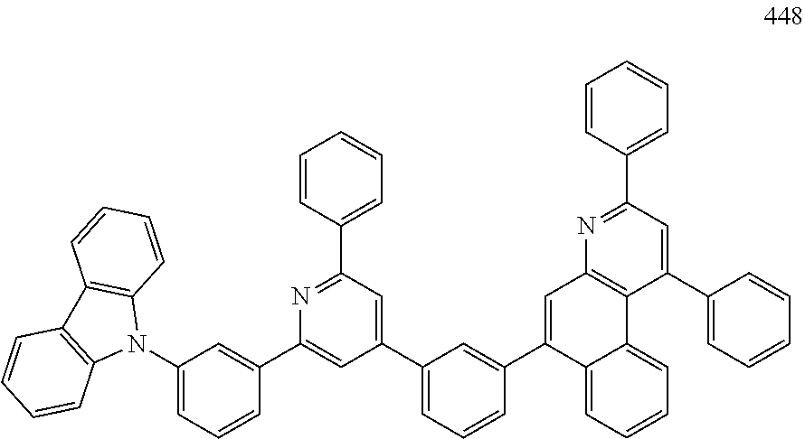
C1=CC(C2=NC(C3=CC(N4C5=C(C6=C4C=CC=C6)C=CC=C5)=CC=C3)=CC(C3=CC=CC(C4=CC5=C(C6=CC=CC=C46)C(C4=CC=CC=C4)=CC(C4=CC=CC=C4)=N5)=C3)=C2)=CC=C1
